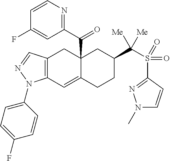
C12(C(C3=NC=CC(F)=C3)=O)C(=CC3=C(C1)C=NN3C1=CC=C(F)C=C1)CCC(C(S(C1=NN(C)C=C1)(=O)=O)([Me])[Me])C2
